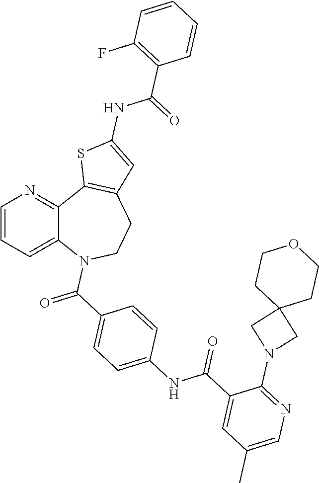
C12=CC=CN=C1C1=C(CCN2C(=O)C2=CC=C(NC(C3=CC(C)=CN=C3N3CC4(C3)CCOCC4)=O)C=C2)C=C(NC(=O)C2=C(F)C=CC=C2)S1
